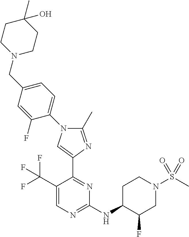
C1(NC2C(F)CN(S(C)(=O)=O)CC2)=NC=C(C(F)(F)F)C(C2=CN(C3=CC=C(CN4CCC(C)(O)CC4)C=C3F)C(C)=N2)=N1
